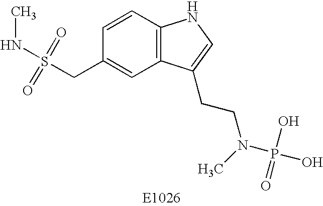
CNS(CC1=CC2=C(C=C1)NC=C2CCN(P(O)(=O)O)C)(=O)=O
